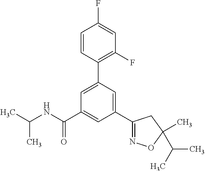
C1(C2=NOC(C)(C(C)C)C2)=CC(C2=C(F)C=C(F)C=C2)=CC(C(NC(C)C)=O)=C1
